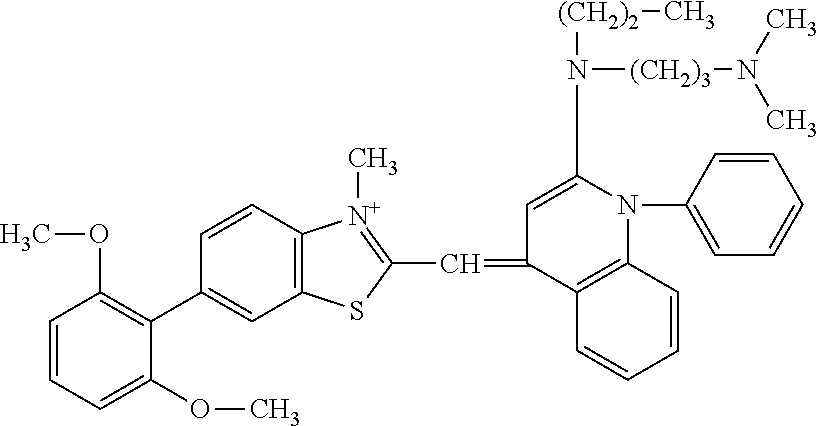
C1(C2=C(OC)C=CC=C2OC)=CC2=C(C=C1)[N+](C)=C(C=C1C=C(N([(CH2)2]C)[(CH2)3]N(C)C)N(C3=CC=CC=C3)C3=C1C=CC=C3)S2
